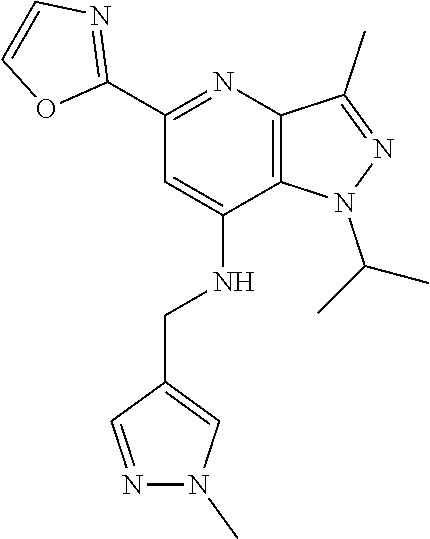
CC(N1C2=C(C(C)=N1)N=C(C1=NC=CO1)C=C2NCC1=CN(C)N=C1)C
